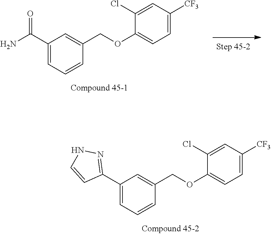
C1(C2=NNC=C2)=CC=CC(COC2=CC=C([CF3])C=C2Cl)=C1.C1(C(N)=O)=CC=CC(COC2=CC=C([CF3])C=C2Cl)=C1
